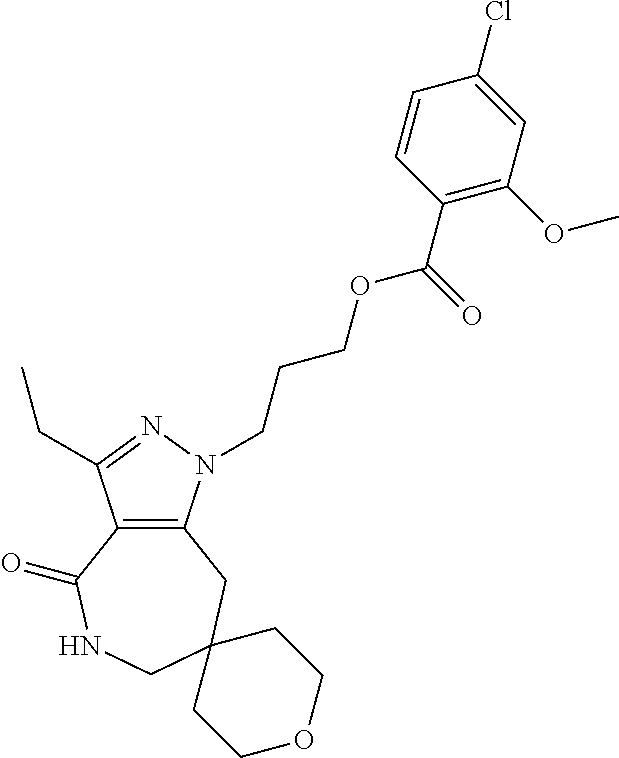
C12=C(N(CCCOC(C3=C(OC)C=C(Cl)C=C3)=O)N=C1CC)CC1(CNC2=O)CCOCC1
